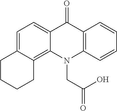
C12=C3C(=CC=C1C(=O)C1=C(N2CC(=O)O)C=CC=C1)CCCC3
